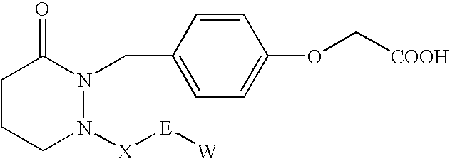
C1CCN([X][E][W])N(CC2=CC=C(OC[COOH])C=C2)C1=O
